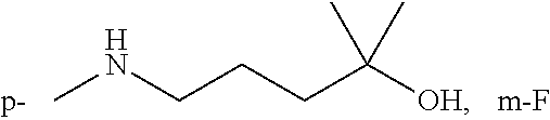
CNCCCC([OH])(C)C
